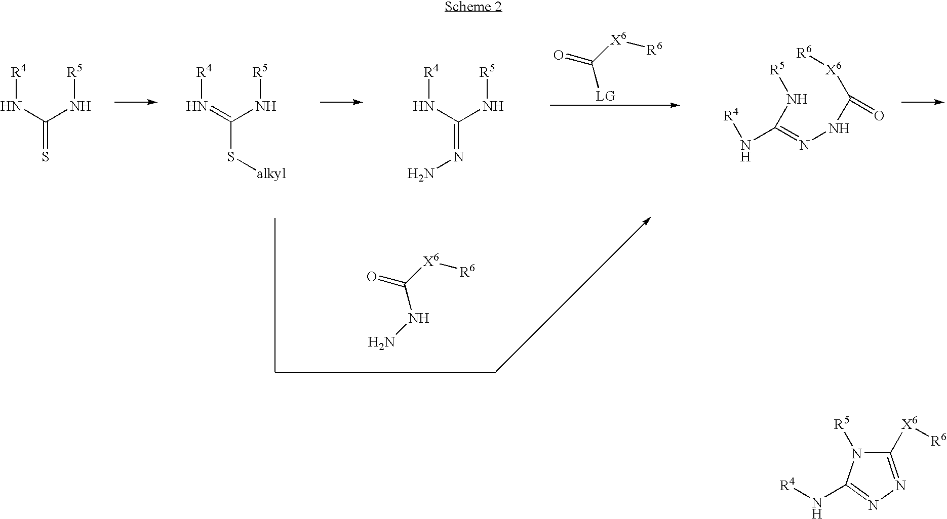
NNC(=O)[X6][R6].[R4]NC(N[R5])=S.[R4]N=C(N[R5])S[alkyl].[R4]NC(N[R5])=NN.[LG]C(=O)[X6][R6].[R5]NC(N[R4])=NNC([X6][R6])=O.C1([X6][R6])=NN=C(N[R4])N1[R5]
